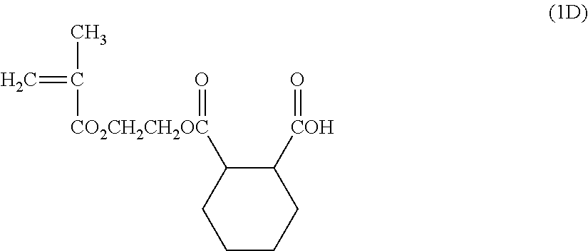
C=C([CO2CH2CH2OC](=O)C1CCCCC1[COH]=O)C
